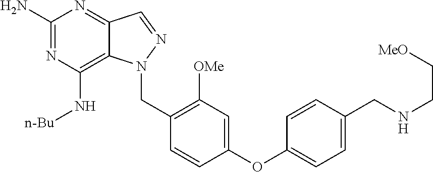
C1(N)=NC(N[n-Bu])=C2C(=N1)C=NN2CC1=C([OMe])C=C(OC2=CC=C(CNCC[MeO])C=C2)C=C1
